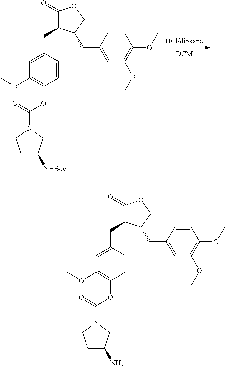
C(C1C(=O)OCC1CC1=CC(OC)=C(OC)C=C1)C1=CC(OC)=C(OC(=O)N2CCC([NHBoc])C2)C=C1.C(C1C(=O)OCC1CC1=CC(OC)=C(OC)C=C1)C1=CC(OC)=C(OC(=O)N2CCC(N)C2)C=C1
